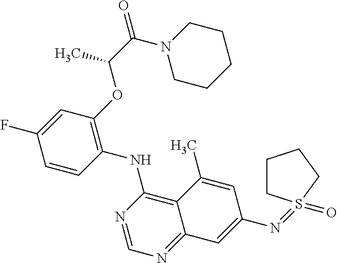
C1=CC(NC2=C3C(=NC=N2)C=C(N=S2(=O)CCCC2)C=C3C)=C(OC(C(=O)N2CCCCC2)C)C=C1F
